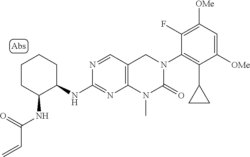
C1CC(NC(=O)C=C)C(NC2=NC3=C(C=N2)CN(C2=C(C4CC4)C([OMe])=CC([OMe])=C2F)C(=O)N3C)CC1
